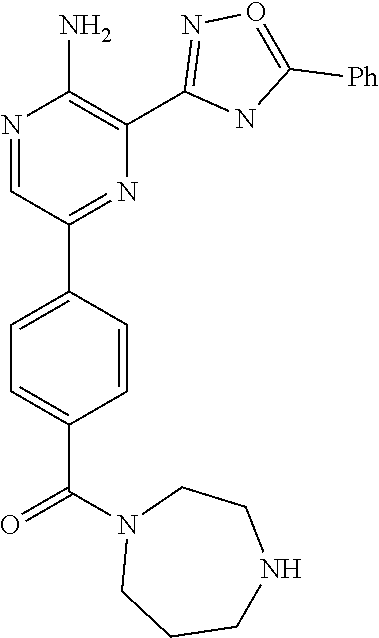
N1=CC(C2=CC=C(C(N3CCCNCC3)=O)C=C2)=NC(C2=NO=C([Ph])N2)=C1N
